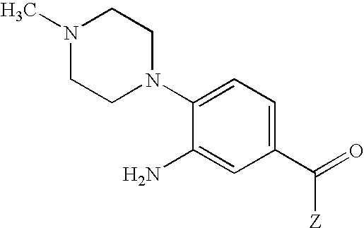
C1(N2CCN(C)CC2)=CC=C(C([Z])=O)C=C1N
